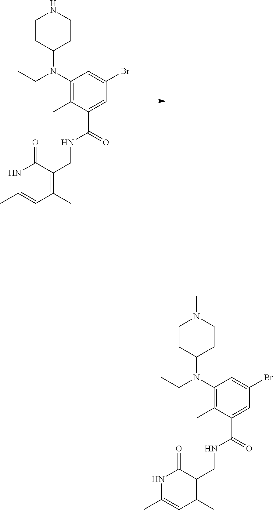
C1CC(N(C2=C(C)C(C(NCC3=C(C)C=C(C)NC3=O)=O)=CC(Br)=C2)CC)CCN1.CN1CCC(N(C2=C(C)C(C(NCC3=C(C)C=C(C)NC3=O)=O)=CC(Br)=C2)CC)CC1
